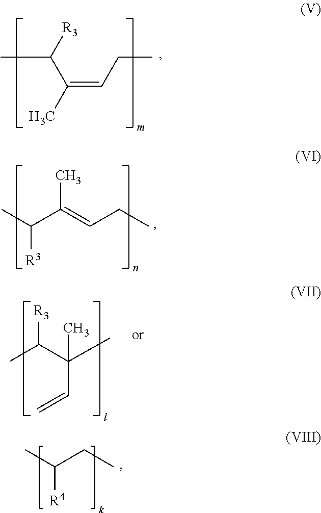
[R4]C(C)CC.C(=CCC)(C)C(C)[R3].[R3]C(C)C(=CCC)C.[R3]C(C(C)(C)C=C)C
